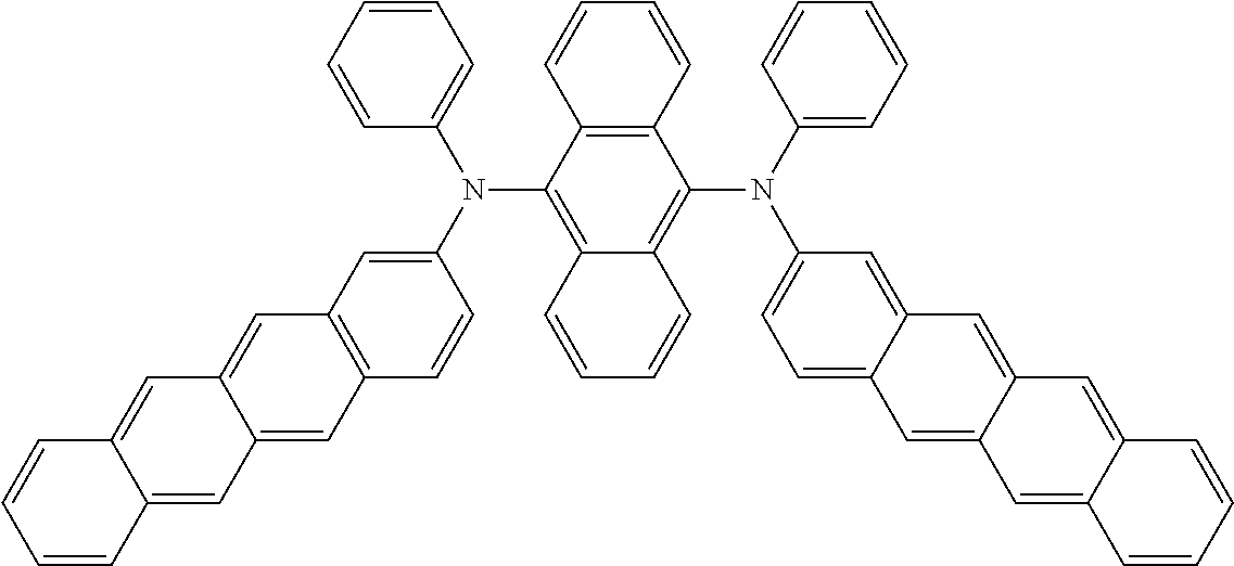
C12=C(C(N(C3=CC4=C(C=C3)C=C3C(=C4)C=C4C(=C3)C=CC=C4)C3=CC=CC=C3)=C3C(=C1N(C1=CC=CC=C1)C1=CC=C4C(=C1)C=C1C(=C4)C=C4C(=C1)C=CC=C4)C=CC=C3)C=CC=C2
